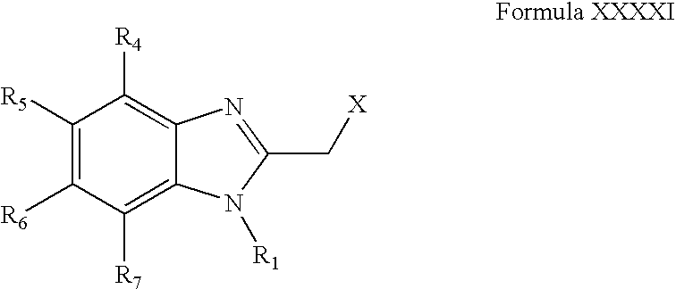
C1([R5])=C([R6])C([R7])=C2C(=C1[R4])N=C(C[X])N2[R1]
